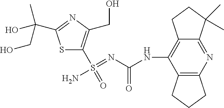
S1C(S(=O)(=NC(NC2=C3C(=NC4=C2CCC4)C(C)(C)CC3)=O)N)=C(CO)N=C1C(CO)(C)O
